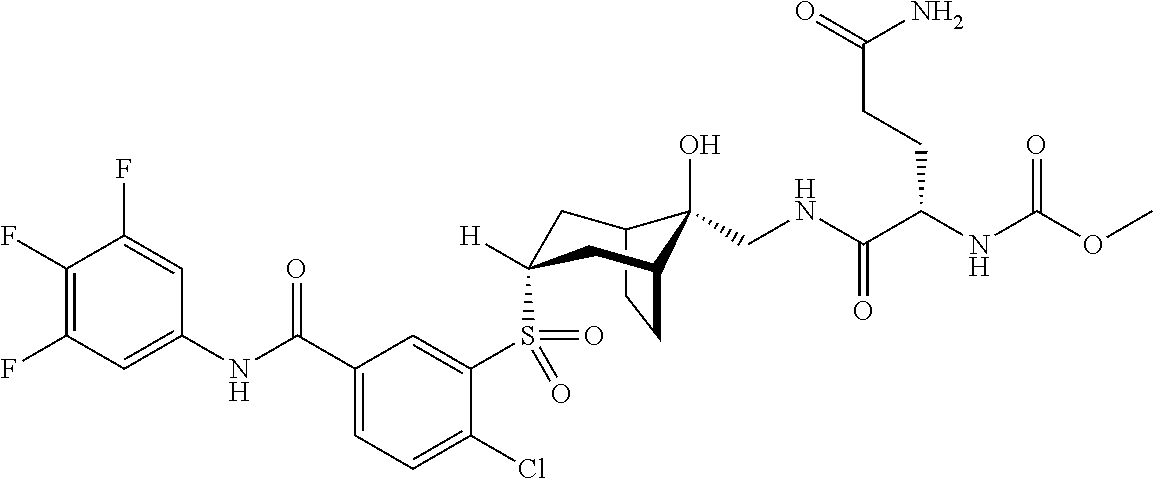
C12CCC(CC(S(C3=CC(C(NC4=CC(F)=C(F)C(F)=C4)=O)=CC=C3Cl)(=O)=O)([H])C1)C2(O)CNC(=O)C(CCC(=O)N)NC(OC)=O
